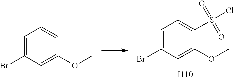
C1=C(Br)C=C(OC)C=C1.C1=C(Br)C=C(OC)C(S(Cl)(=O)=O)=C1.[I110]
